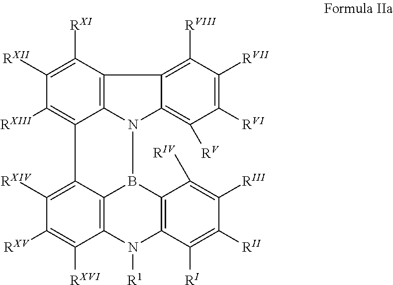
C1([RXI])=C([RXII])C([RXIII])=C2C3=C1C1=C([RVIII])C([RVII])=C([RVI])C([RV])=C1N3B1C3=C(C([RXVI])=C([RXV])C([RXIV])=C23)N([R1])C2=C1C([RIV])=C([RIII])C([RII])=C2[RI]
